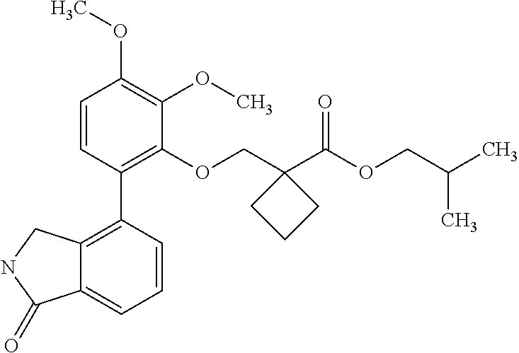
C1=CC(C2=C3C(=CC=C2)C(=O)NC3)=C(OCC2(C(OCC(C)C)=O)CCC2)C(OC)=C1OC
